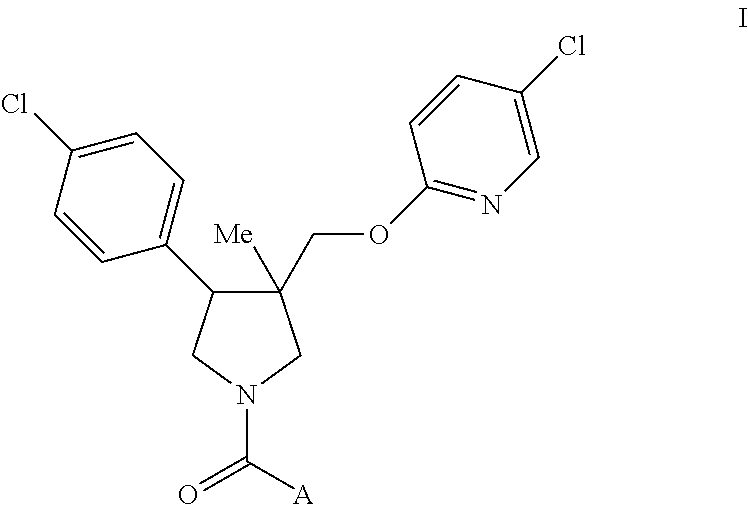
C1(COC2=NC=C(Cl)C=C2)([Me])C(C2=CC=C(Cl)C=C2)CN(C(=O)[A])C1
